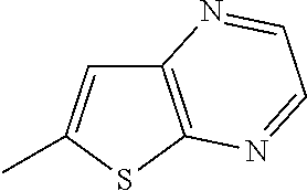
C12=C(SC(C)=C1)N=CC=N2
